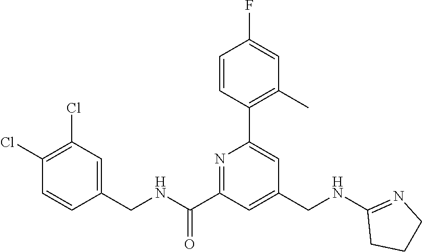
C1(Cl)=C(Cl)C=C(CNC(C2=NC(C3=C(C)C=C(F)C=C3)=CC(CNC3=NCCC3)=C2)=O)C=C1
